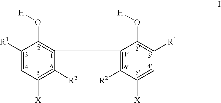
C1([R1])=CC([X])=C([R2])C(C2=C([R2])C([X])=CC([R1])=C2O[H])=C1O[H]
